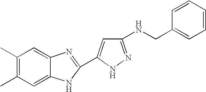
C1(C)=C(C)C=C2C(=C1)N=C(C1=CC(NCC3=CC=CC=C3)=NN1)N2
